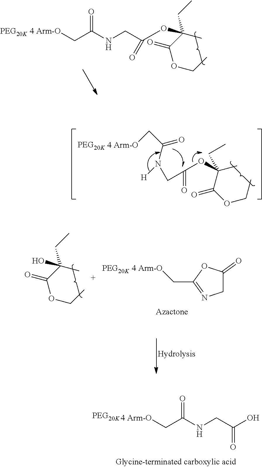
[4 Arm-O]CC(NCC(O)=O)=O.[4 Arm-O]CC(NCC(OC(C(OCC)=O)(C)CC)=O)=O.[4 Arm-O]CC1=NCC(=O)O1.OC(C(OCC)=O)(C)CC.[4 Arm-O]CC(N([H])CC(OC(C(OCC)=O)(C)CC)=O)=O
